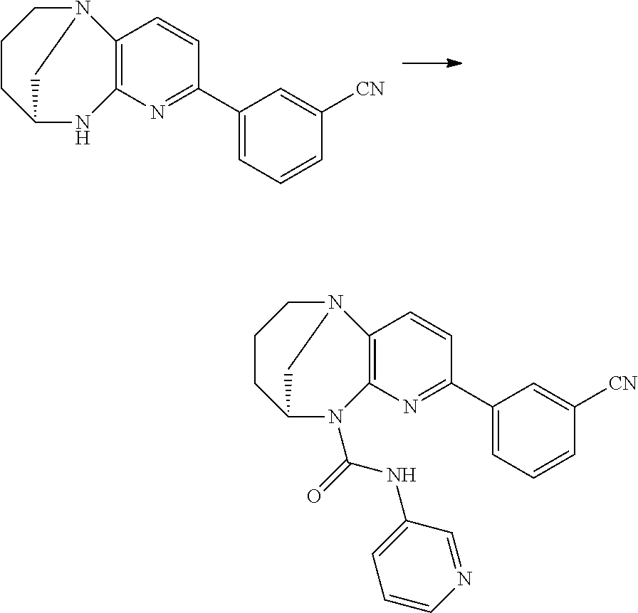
C12=C(N=C(C3=CC=CC([CN])=C3)C=C1)NC1CCCN2C1.C12=C(N=C(C3=CC=CC([CN])=C3)C=C1)N(C(=O)NC1=CC=CN=C1)C1CCCN2C1
